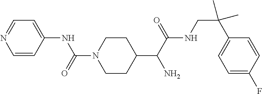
C1(C(C(NCC(C2=CC=C(F)C=C2)(C)C)=O)N)CCN(C(=O)NC2=CC=NC=C2)CC1
